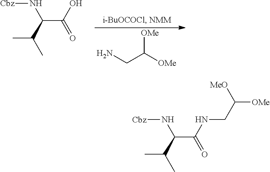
C(C(O)=O)(C(C)C)N[Cbz].C(C([OMe])[OMe])N.C(C(NCC([OMe])[MeO])=O)(C(C)C)N[Cbz]
